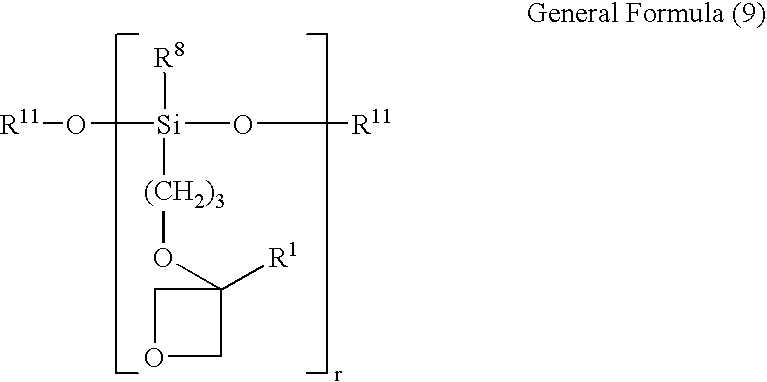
[R11]O[Si](O[R11])([(CH2)3]OC1([R1])COC1)[R8]
